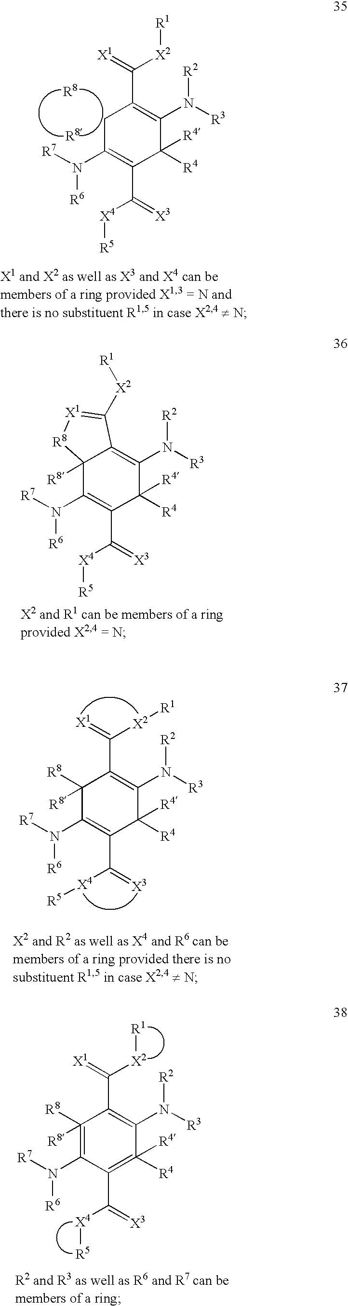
C1C(N([R6])[R7])=C(C([X4][R5])=[X3])C([R4])([R4])C(N([R2])[R3])=C1C([X2][R1])=[X1].C12([R8])C(N([R6])[R7])=C(C([X4][R5])=[X3])C([R4])([R4])C(N([R2])[R3])=C1C([X2][R1])=[X1][R8]2.C1([R8])([R8])=C(N([R6])[R7])C(C([X4][R5])=[X3])=C([R4])([R4])C(N([R2])[R3])=C1C([X2][R1])=[X1].C1([R8])([R8])C(N([R6])[R7])=C(C([X4][R5])=[X3])C([R4])([R4])C(N([R2])[R3])=C1C([X2][R1])=[X1]
